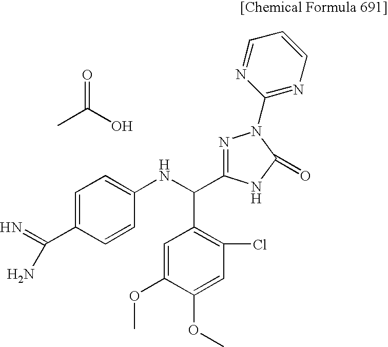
C1=C(C(N)=N)C=CC(NC(C2=C(Cl)C=C(OC)C(OC)=C2)C2=NN(C3=NC=CC=N3)C(=O)N2)=C1.CC(O)=O
